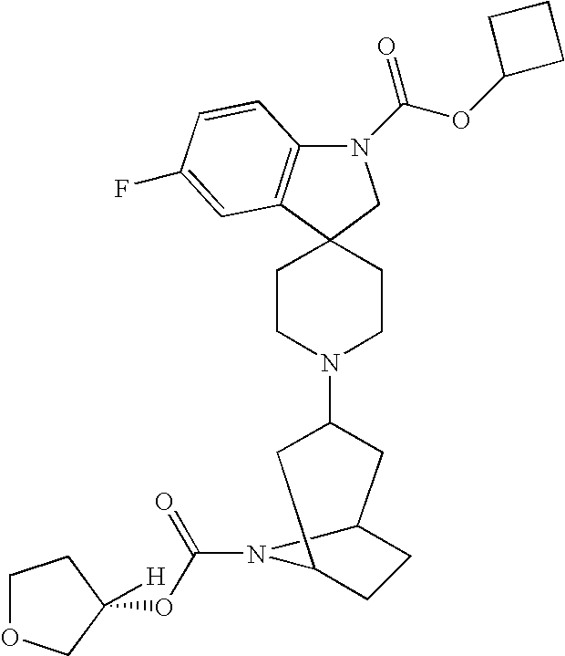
N1(C(OC2CCC2)=O)C2=C(C3(C1)CCN(C1CC4CCC(C1)N4C(=O)OC1([H])COCC1)CC3)C=C(F)C=C2
